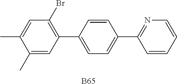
C1=C(C2=C(Br)C=C(C)C(C)=C2)C=CC(C2=NC=CC=C2)=C1.[B65]
